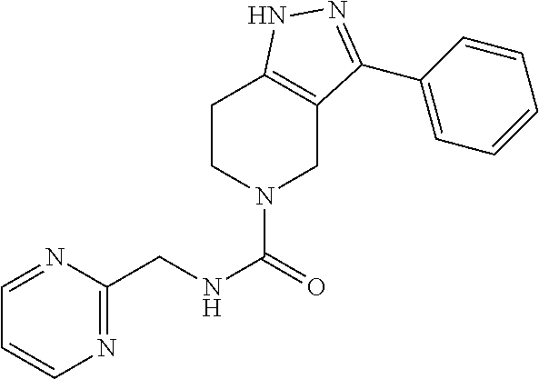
C1CN(C(=O)NCC2=NC=CC=N2)CC2=C1NN=C2C1=CC=CC=C1
